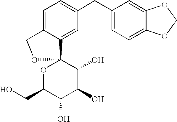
C1=C2C(=CC(CC3=CC=C4C(=C3)OCO4)=C1)C1(OC(CO)C(O)C(O)C1O)OC2
